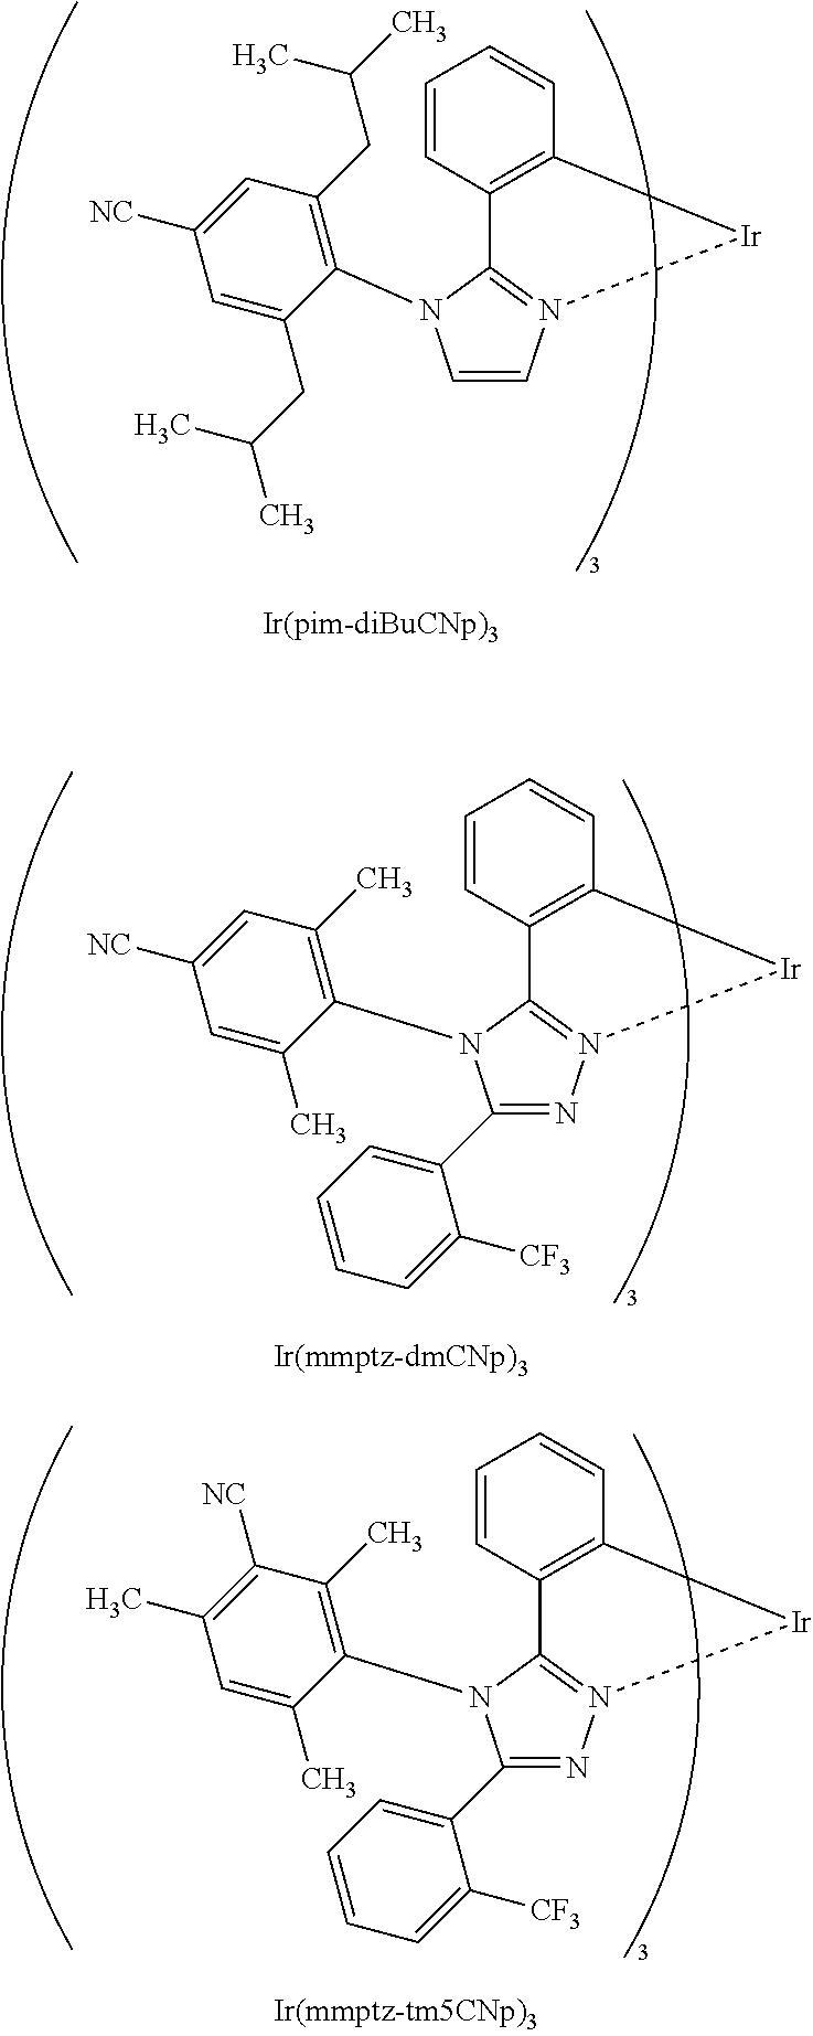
C1=CN2=C(N1C1=C(CC(C)C)C=C([NC])C=C1CC(C)C)C1=C(C=CC=C1)[Ir]2.C1(C2=CC=CC=C2[CF3])=NN2=C(N1C1=C(C)C=C([NC])C=C1C)C1=C(C=CC=C1)[Ir]2.C1(C2=CC=CC=C2[CF3])=NN2=C(N1C1=C(C)C([NC])=C(C)C=C1C)C1=C(C=CC=C1)[Ir]2
